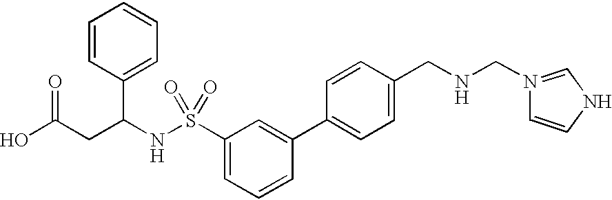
OC(CC(NS(C1=CC=CC(C2=CC=C(CNCN3=CNC=C3)C=C2)=C1)(=O)=O)C1=CC=CC=C1)=O
